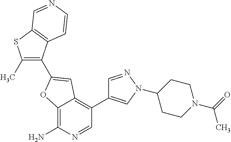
C12=C(N)N=CC(C3=CN(C4CCN(C(=O)C)CC4)N=C3)=C1C=C(C1=C(C)SC3=C1C=CN=C3)O2
